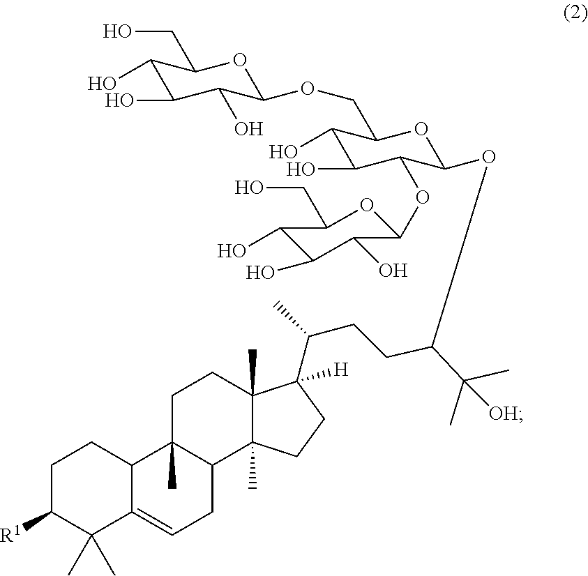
C1(O)C(O)C(O)C(OCC2C(O)C(O)C(OC3C(O)C(O)C(O)C(CO)O3)C(OC(CCC(C)C3([H])C4(C)C(C)(CC3)C3C(C)(CC4)C4C(=CC3)C(C)(C)C([R1])CC4)C(C)(C)[OH])O2)OC1CO
